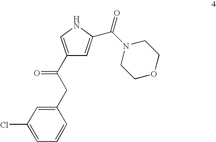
C1(Cl)=CC=CC(CC(=O)C2=CNC(C(N3CCOCC3)=O)=C2)=C1
